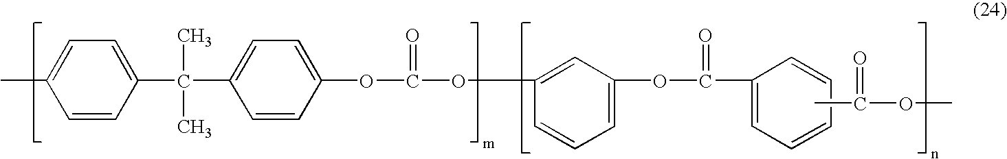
CC(OC)=O.C1(C)=CC=C(C(C2=CC=C(OC(OC3=CC(OC(C4=CC=CC=C4)=O)=CC=C3)=O)C=C2)(C)C)C=C1
